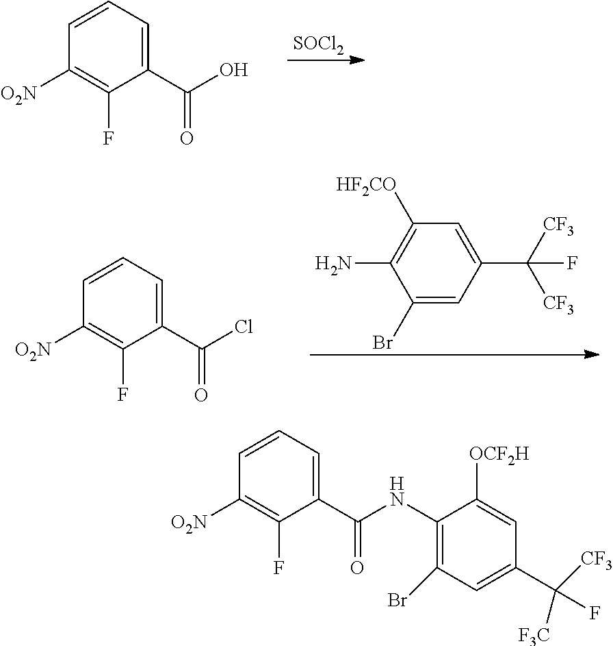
[SOCl2].C1(C(O)=O)=CC=CC([O2N])=C1F.C1(Br)=CC(C([CF3])([CF3])F)=CC([HF2CO])=C1N.C1(C(Cl)=O)=CC=CC([O2N])=C1F.C1(C(NC2=C(Br)C=C(C([CF3])(F)[F3C])C=C2[OCF2H])=O)=CC=CC([O2N])=C1F
